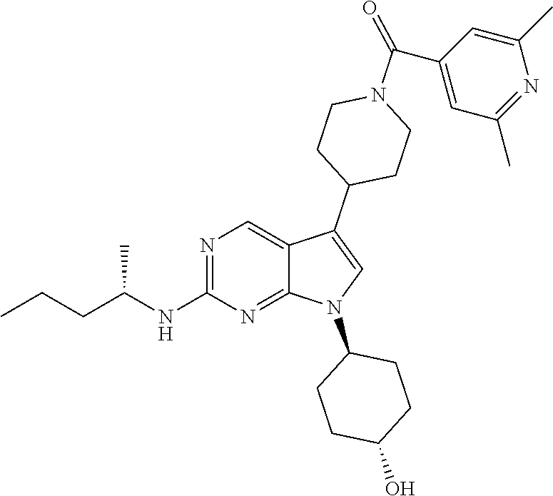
N1=C(NC(CCC)C)N=C2C(=C1)C(C1CCN(C(C3=CC(C)=NC(C)=C3)=O)CC1)=CN2C1CCC(O)CC1
